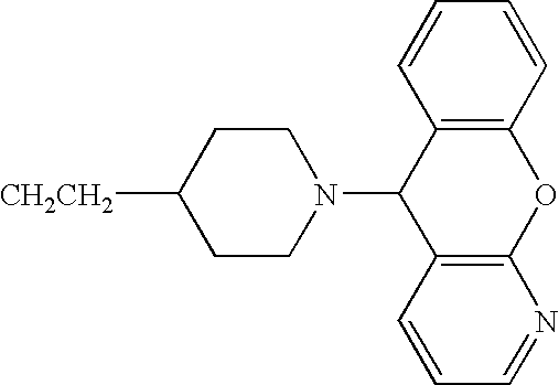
[CH2CH2]C1CCN(C2C3=C(OC4=C2C=CC=C4)N=CC=C3)CC1
